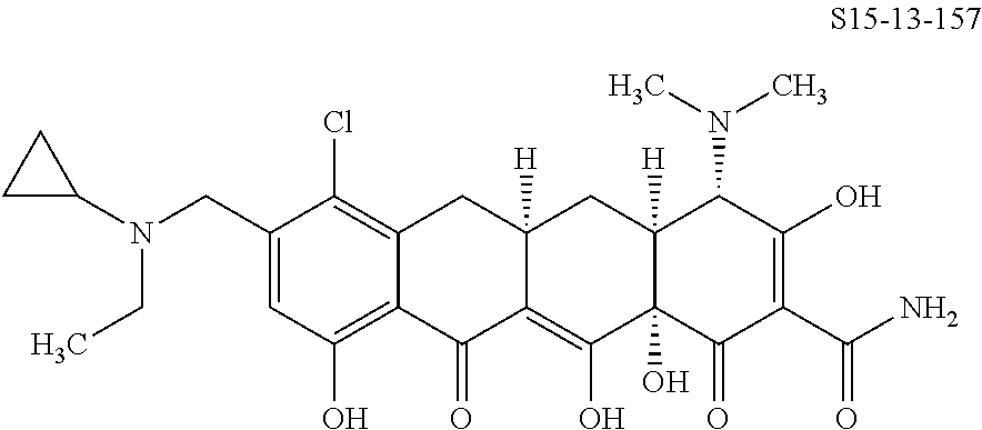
C1(CN(C2CC2)CC)=CC(O)=C2C(=C1Cl)CC1([H])C(=C(O)C3(O)C([H])(C1)C(N(C)C)C(O)=C(C(N)=O)C3=O)C2=O
